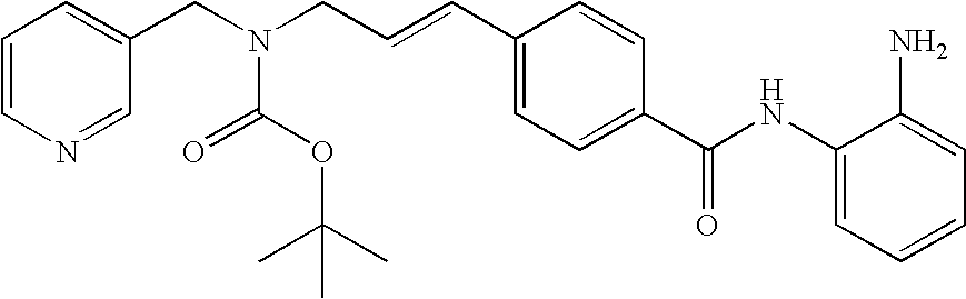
C1(NC(C2=CC=C(C=CCN(CC3=CC=CN=C3)C(=O)OC(C)(C)C)C=C2)=O)=CC=CC=C1N
